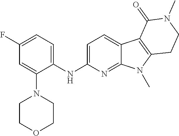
C1(NC2=CC=C(F)C=C2N2CCOCC2)=CC=C2C(=N1)N(C)C1=C2C(=O)N(C)CC1
